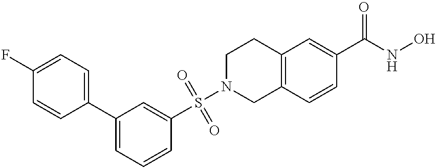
S(N1CC2=C(CC1)C=C(C(NO)=O)C=C2)(C1=CC(C2=CC=C(F)C=C2)=CC=C1)(=O)=O
